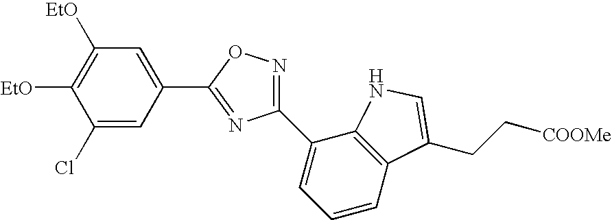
[EtO]C1=C([EtO])C=C(C2=NC(C3=CC=CC4=C3NC=C4CC[COOMe])=NO2)C=C1Cl
